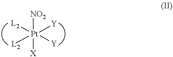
[Pt]([NO2])([X])([L2])([L2])([Y])[Y]
